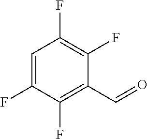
C1=C(F)C(F)=C(C=O)C(F)=C1F
